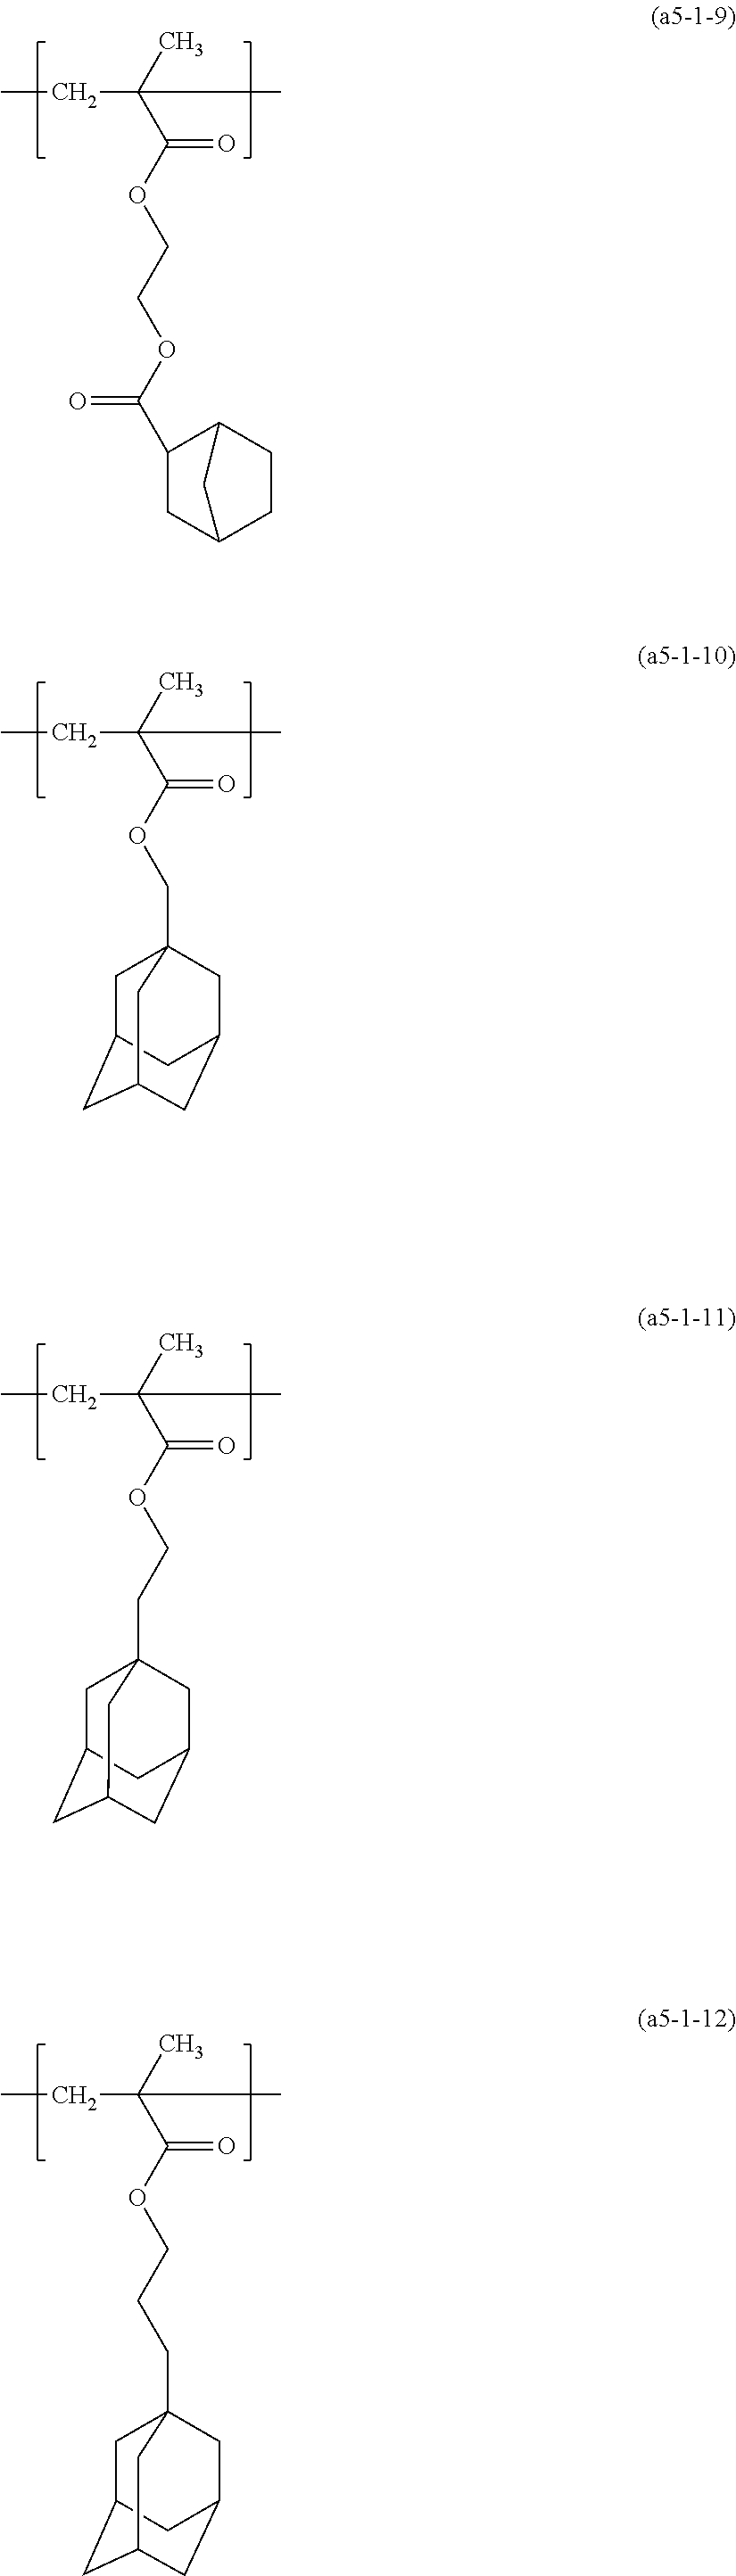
CCC(C)(C(OCCOC(=O)C1CC2CCC1C2)=O)C.CCC(C)(C(OCC12CC3CC(CC(C1)C3)C2)=O)C.CCC(C)(C(OCCC12CC3CC(CC(C1)C3)C2)=O)C.CCC(C)(C(OCCCC12CC3CC(CC(C1)C3)C2)=O)C
